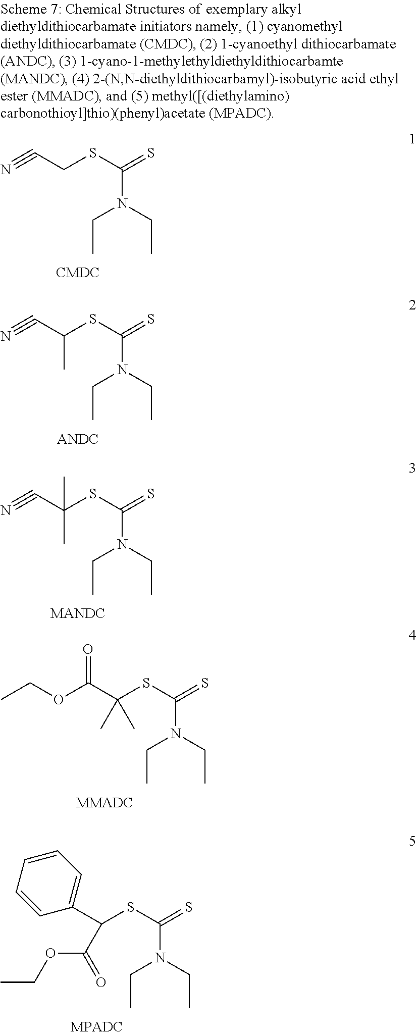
N#CC(SC(=S)N(CC)CC)C.N#CC(SC(=S)N(CC)CC)(C)C.CCOC(=O)C(SC(N(CC)CC)=S)(C)C.C1=CC=CC(C(SC(N(CC)CC)=S)C(=O)OCC)=C1.N#CCSC(=S)N(CC)CC
